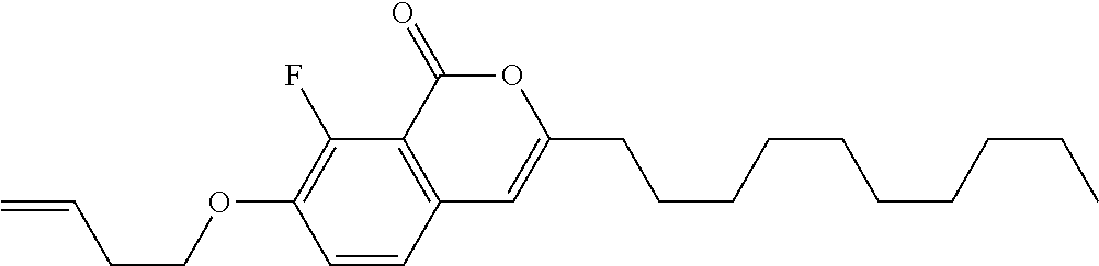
C1=CC2=C(C(F)=C1OCCC=C)C(=O)OC(CCCCCCCCCC)=C2
